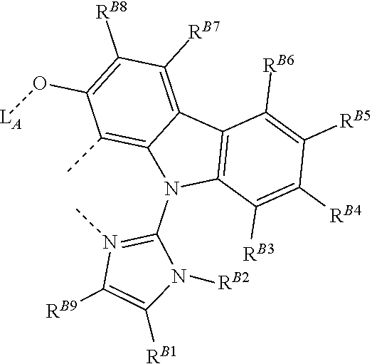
C1(N2C3=C(C4=C([RB7])C([RB8])=C(O[LA])C(C)=C24)C([RB6])=C([RB5])C([RB4])=C3[RB3])=N(C)C([RB9])=C([RB1])N1[RB2]
